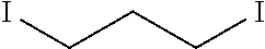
ICCCI
